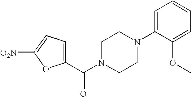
[O2N]C1=CC=C(C(N2CCN(C3=CC=CC=C3OC)CC2)=O)O1
